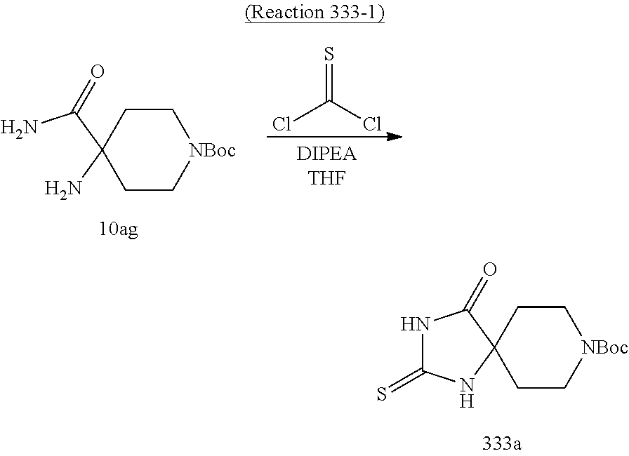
NC(C1(N)CC[NBoc]CC1)=O.ClC(Cl)=S.N1C(=O)C2(NC1=S)CC[NBoc]CC2
